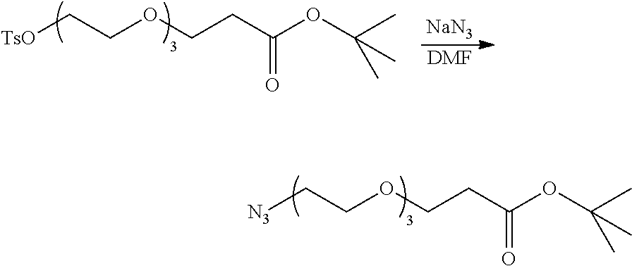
[N3]CCOCCC(OC(C)(C)C)=O.[TsO]CCOCCC(OC(C)(C)C)=O.[NaN3].[DMF]
